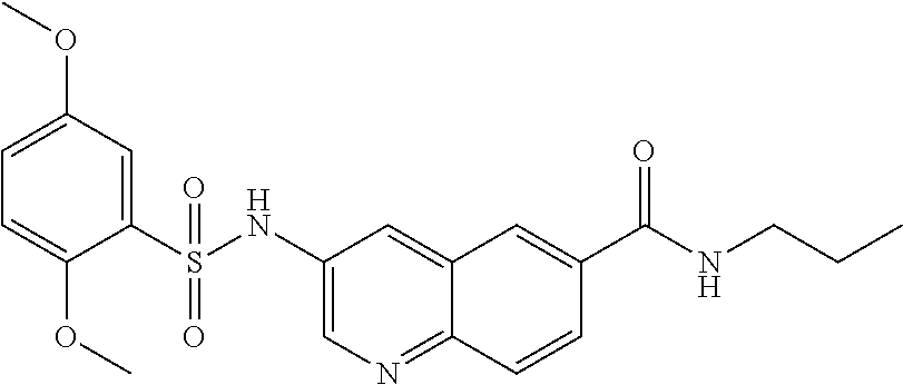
C1=C(OC)C=C(S(NC2=CN=C3C(=C2)C=C(C(NCCC)=O)C=C3)(=O)=O)C(OC)=C1
